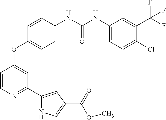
C1=CC(NC(NC2=CC=C(Cl)C(C(F)(F)F)=C2)=O)=CC=C1OC1=CC(C2=CC(C(OC)=O)=CN2)=NC=C1
